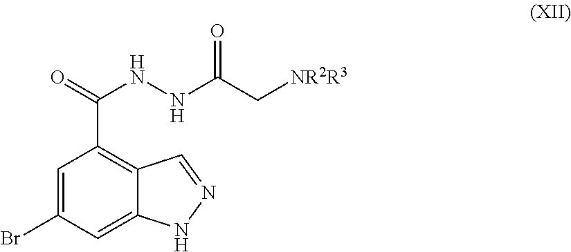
C1=C(Br)C=C2C(=C1C(=O)NNC(C[NR2R3])=O)C=NN2
